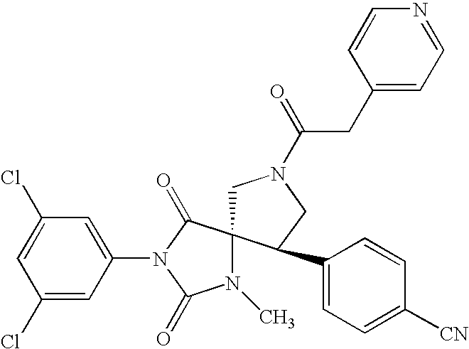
ClC1=CC(Cl)=CC(N2C(=O)C3(N(C)C2=O)CN(C(CC2=CC=NC=C2)=O)CC3C2=CC=C([CN])C=C2)=C1
